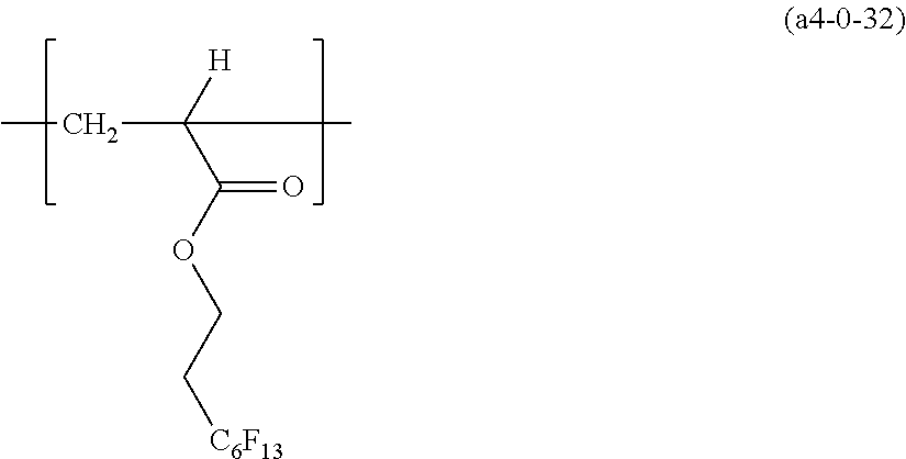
C(OC(C([H])(CC)C)=O)C[C6F13]
